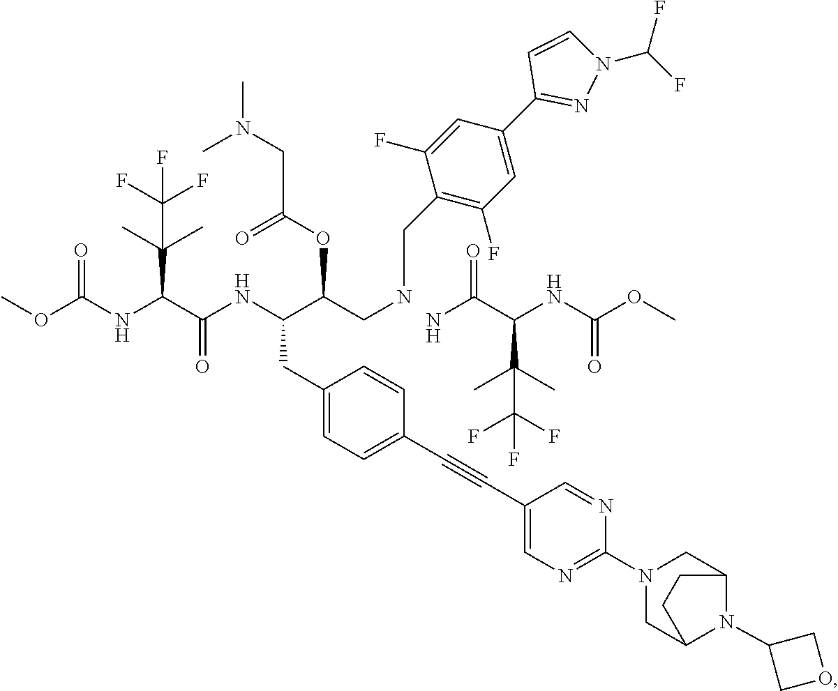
NC(C(NC(OC)=O)C(C)(C)C(F)(F)F)=O.COC(NC(C(NC(C(CNCC1=C(F)C=C(C2=NN(C(F)F)C=C2)C=C1F)OC(CN(C)C)=O)CC1=CC=C(C#CC2=CN=C(N3CC4N(C5COC5)C(C3)CC4)N=C2)C=C1)=O)C(C)(C)C(F)(F)F)=O
